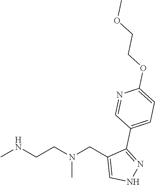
CNCCN(CC1=CNN=C1C1=CC=C(OCCOC)N=C1)C
